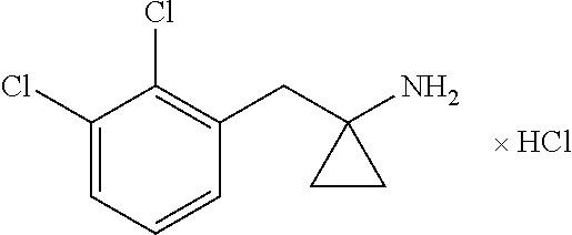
C1(Cl)=CC=CC(CC2(N)CC2)=C1Cl
